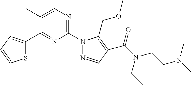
C1=C(C)C(C2=CC=CS2)=NC(N2N=CC(C(N(CC)CCN(C)C)=O)=C2COC)=N1
